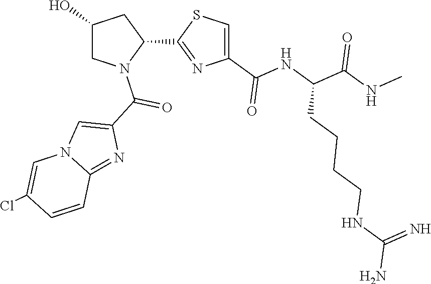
C1(O)CN(C(C2=CN3C(=N2)C=CC(Cl)=C3)=O)C(C2=NC(C(NC(C(NC)=O)CCCCNC(N)=N)=O)=CS2)C1
